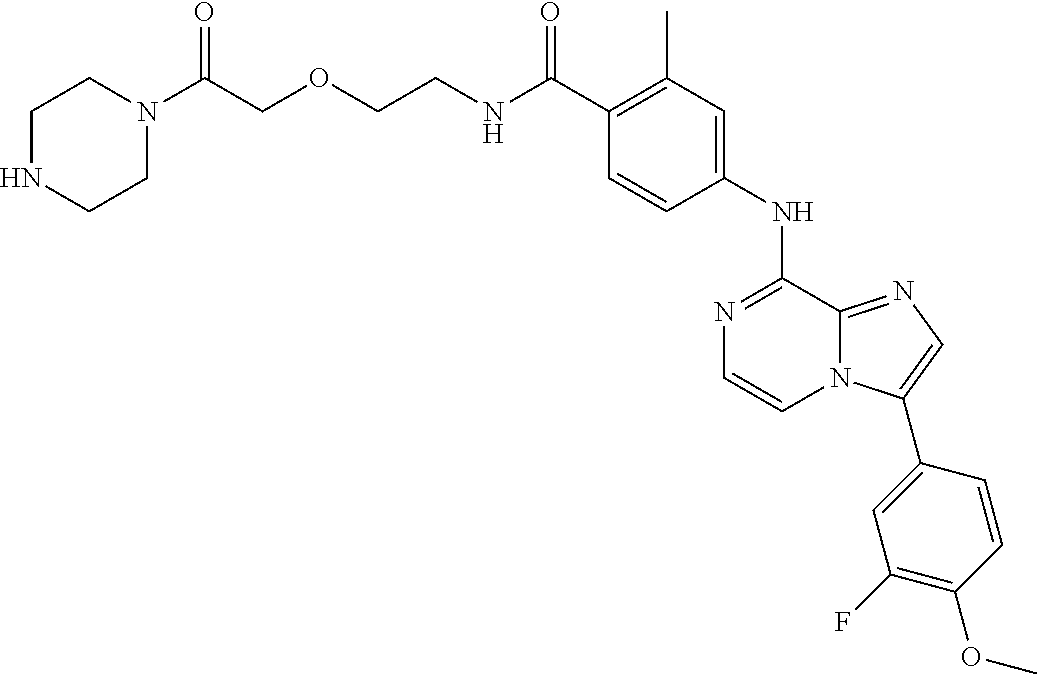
C(C1=C(C)C=C(NC2=NC=CN3C2=NC=C3C2=CC(F)=C(OC)C=C2)C=C1)(=O)NCCOCC(N1CCNCC1)=O
